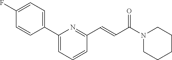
C1=C(C2=CC=C(F)C=C2)N=C(C=CC(N2CCCCC2)=O)C=C1
